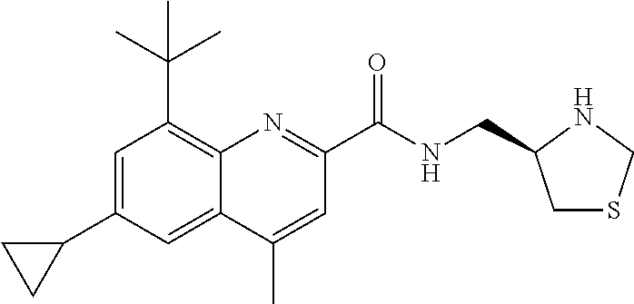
C1=C(C2CC2)C=C2C(=C1C(C)(C)C)N=C(C(NCC1CSCN1)=O)C=C2C
